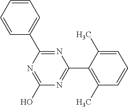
N1=C(O)N=C(C2=C(C)C=CC=C2C)N=C1C1=CC=CC=C1
